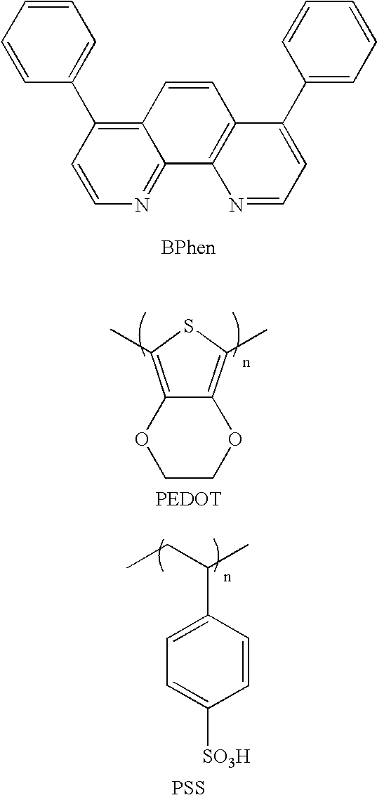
C12=C(C3=CC=CC=C3)C=CN=C1C1=C(C=C2)C(C2=CC=CC=C2)=CC=N1.C12=C(C)SC(C)=C1OCCO2.C1=CC(C(CC)C)=CC=C1[SO3H].[PSS]
